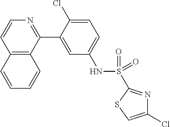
C12=C(C(C3=CC(NS(=O)(C4=NC(Cl)=CS4)=O)=CC=C3Cl)=NC=C1)C=CC=C2
